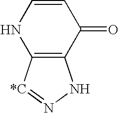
C12=C([*C]=NN1)NC=CC2=O
